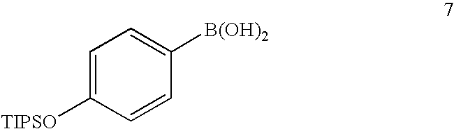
C1=C([TIPSO])C=CC([B(OH)2])=C1
